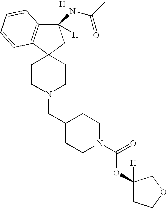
[H].C1CN(CC2CCN(C(=O)OC3([H])CCOC3)CC2)CCC12C1=C(C([H])(NC(C)=O)C2)C=CC=C1
